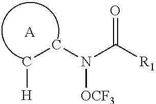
C(CN(C([R1])=O)[OCF3])[H].[A]
